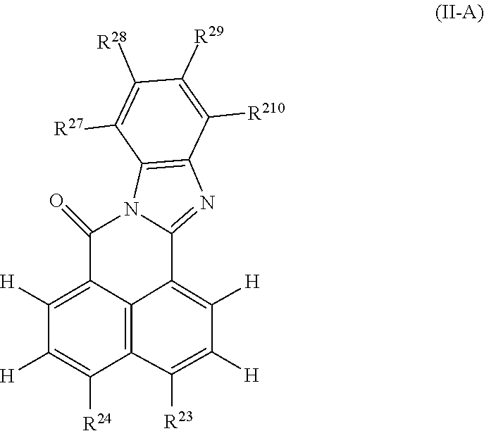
[R28]C1=C([R27])C2=C(C([R210])=C1[R29])N=C1N2C(=O)C2=C([H])C([H])=C([R24])C3=C2C1=C([H])C([H])=C3[R23]
